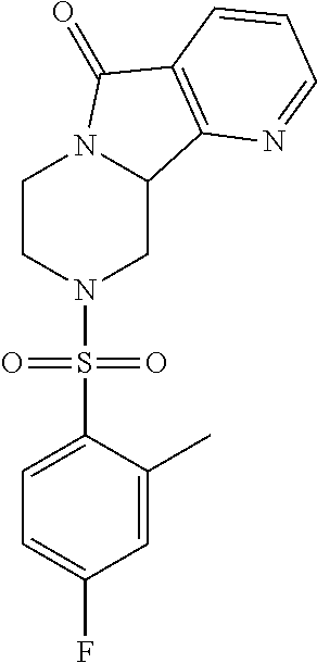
C1CN(S(C2=CC=C(F)C=C2C)(=O)=O)CC2N1C(=O)C1=C2N=CC=C1
